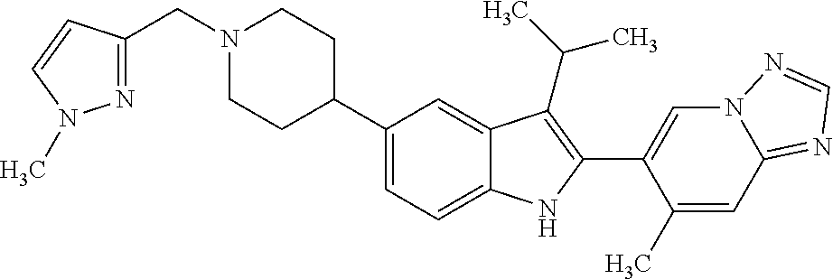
C1(C2CCN(CC3=NN(C)C=C3)CC2)=CC=C2C(=C1)C(C(C)C)=C(C1=CN3C(=NC=N3)C=C1C)N2
